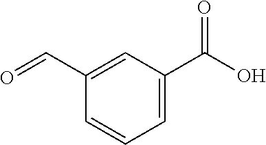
C1(C=O)=CC(C(O)=O)=CC=C1
